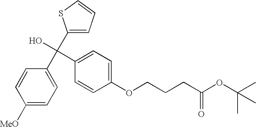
C1([MeO])=CC=C(C(C2=CC=CS2)(O)C2=CC=C(OCCCC(OC(C)(C)C)=O)C=C2)C=C1
